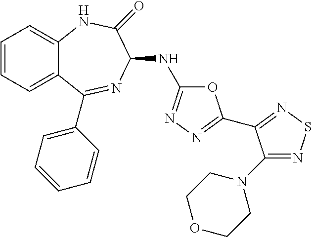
C1=CC=C2C(=C1)NC(=O)C(NC1=NN=C(C3=NSN=C3N3CCOCC3)O1)N=C2C1=CC=CC=C1
